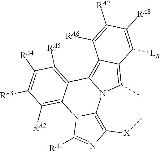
N12C3=C([X]C)N=C([RA1])N3C3=C([RA2])C([RA3])=C([RA4])C([RA5])=C3C1=C1C(=C2C)C([LB])=C([RA8])C([RA7])=C1[RA6]
